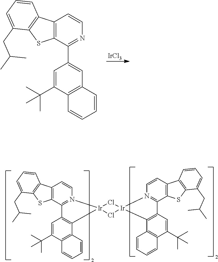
[IrCl3].C1=C(C(C)(C)C)C2=C(C=C1C1=NC=CC3=C1SC1=C3C=CC=C1CC(C)C)C=CC=C2.C1=C(C(C)(C)C)C2=C(C3=C1C1=N(C=CC4=C1SC1=C4C=CC=C1CC(C)C)[Ir]31Cl[Ir]3(Cl1)C1=C(C=C(C(C)(C)C)C4=C1C=CC=C4)C1=N3C=CC3=C1SC1=C3C=CC=C1CC(C)C)C=CC=C2
